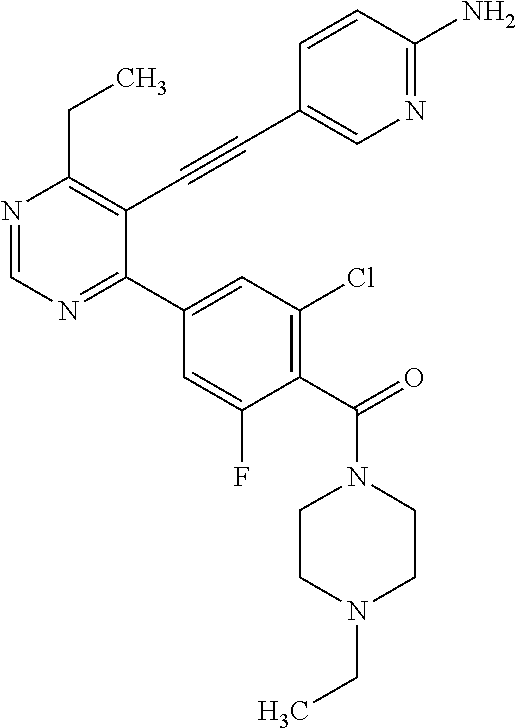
N1=CN=C(C2=CC(Cl)=C(C(=O)N3CCN(CC)CC3)C(F)=C2)C(C#CC2=CN=C(N)C=C2)=C1CC
